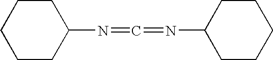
C1CCCCC1N=C=NC1CCCCC1
